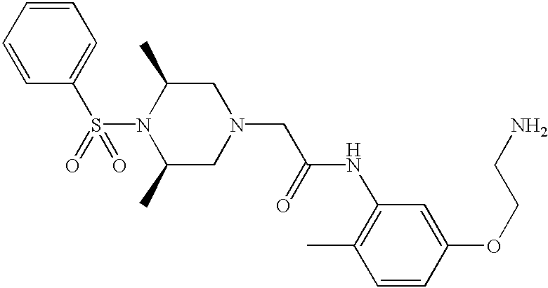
S(N1C(C)CN(CC(NC2=C(C)C=CC(OCCN)=C2)=O)CC1C)(C1=CC=CC=C1)(=O)=O
